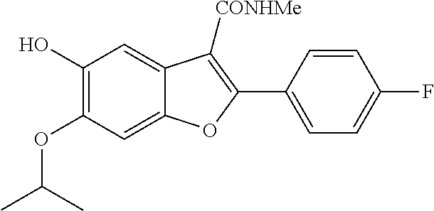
C12=CC(O)=C(OC(C)C)C=C1OC(C1=CC=C(F)C=C1)=C2[CONHMe]
